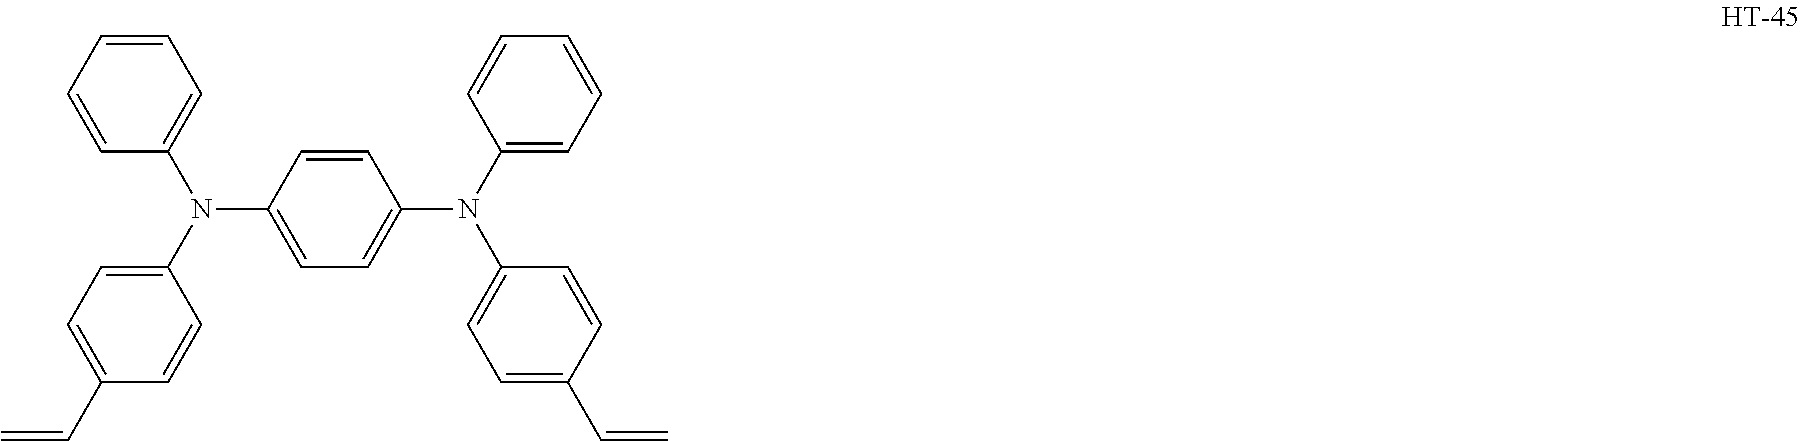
C1=CC=CC=C1N(C1=CC=C(C=C)C=C1)C1=CC=C(N(C2=CC=CC=C2)C2=CC=C(C=C)C=C2)C=C1
